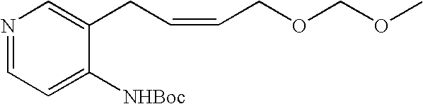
N1=CC=C([NHBoc])C(CC=CCOCOC)=C1
